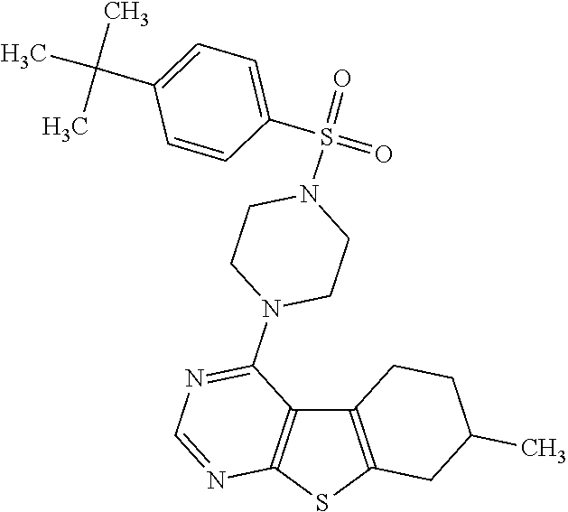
C12=C(SC3=C1C(N1CCN(S(=O)(=O)C4=CC=C(C(C)(C)C)C=C4)CC1)=NC=N3)CC(C)CC2
